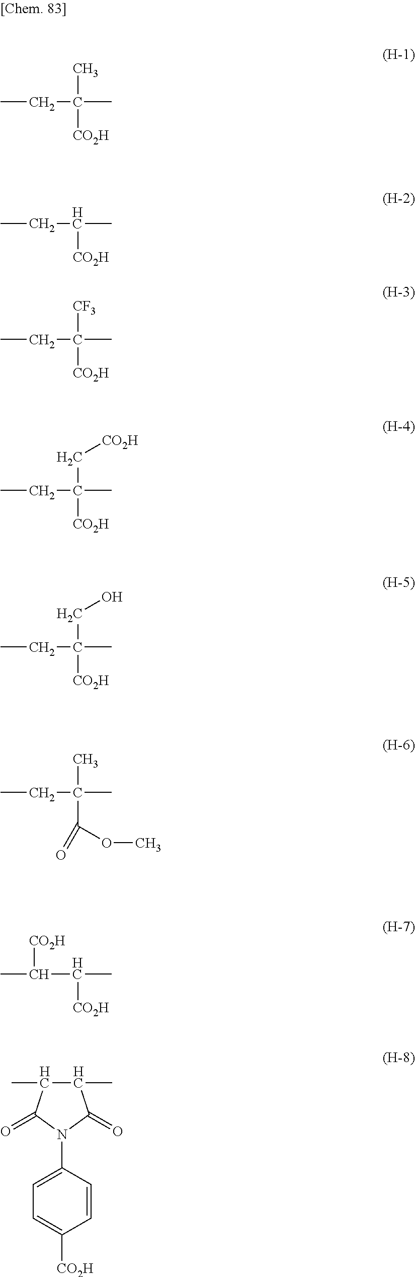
CCC(C)(C)[CO2H].CCC(C)[CO2H].CCC(C)([CO2H])[CF3].CCC(C)([CO2H])C[CO2H].CCC(C)([CO2H])CO.CCC(C)(C(OC)=O)C.CC(C(C)[CO2H])[CO2H].C1(C)C(C)C(=O)N(C2=CC=C([CO2H])C=C2)C1=O
